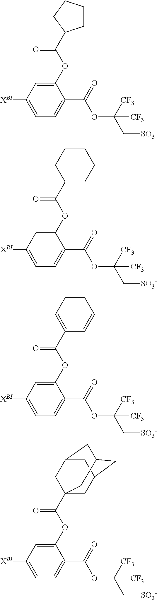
C1(OC(=O)C2CCCC2)=CC([XBI])=CC=C1C(OC([CF3])(C[SO3-])[CF3])=O.C1(OC(=O)C2CCCCC2)=CC([XBI])=CC=C1C(OC([CF3])(C[SO3-])[CF3])=O.C1(OC(=O)C2=CC=CC=C2)=CC([XBI])=CC=C1C(OC([CF3])(C[SO3-])[CF3])=O.C1(OC(=O)C23CC4CC(CC(C2)C4)C3)=CC([XBI])=CC=C1C(OC([CF3])(C[SO3-])[CF3])=O
